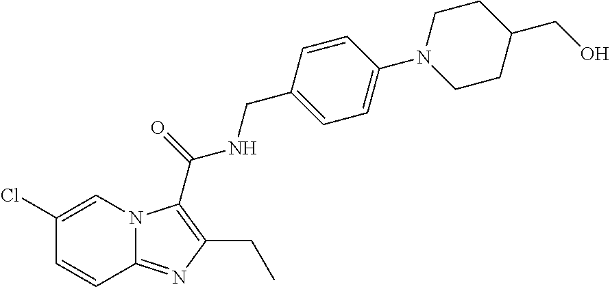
C1(Cl)=CN2C(=NC(CC)=C2C(NCC2=CC=C(N3CCC(CO)CC3)C=C2)=O)C=C1
